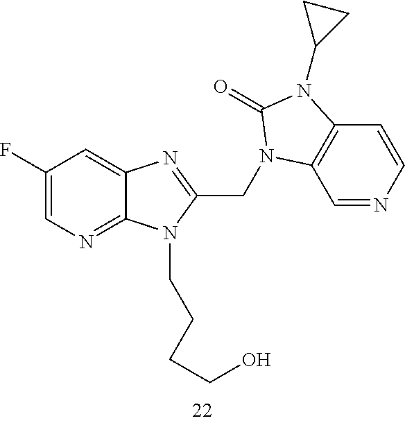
C1(F)=CN=C2C(=C1)N=C(CN1C3=C(C=CN=C3)N(C3CC3)C1=O)N2CCCCO
